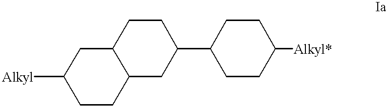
[Alkyl]C1CCC2C(C1)CCC(C1CCC([Alkyl*])CC1)C2
